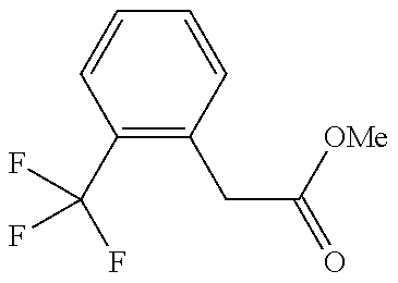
C1(C(F)(F)F)=C(CC([OMe])=O)C=CC=C1
